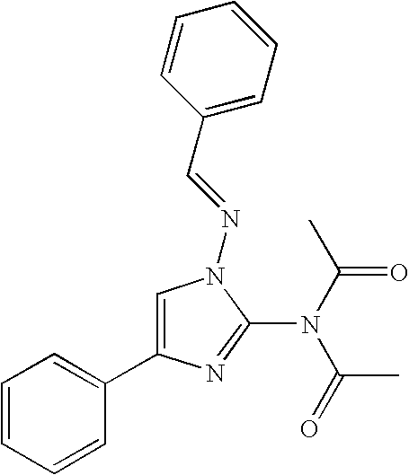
C1=CC(C=NN2C=C(C3=CC=CC=C3)N=C2N(C(C)=O)C(=O)C)=CC=C1
